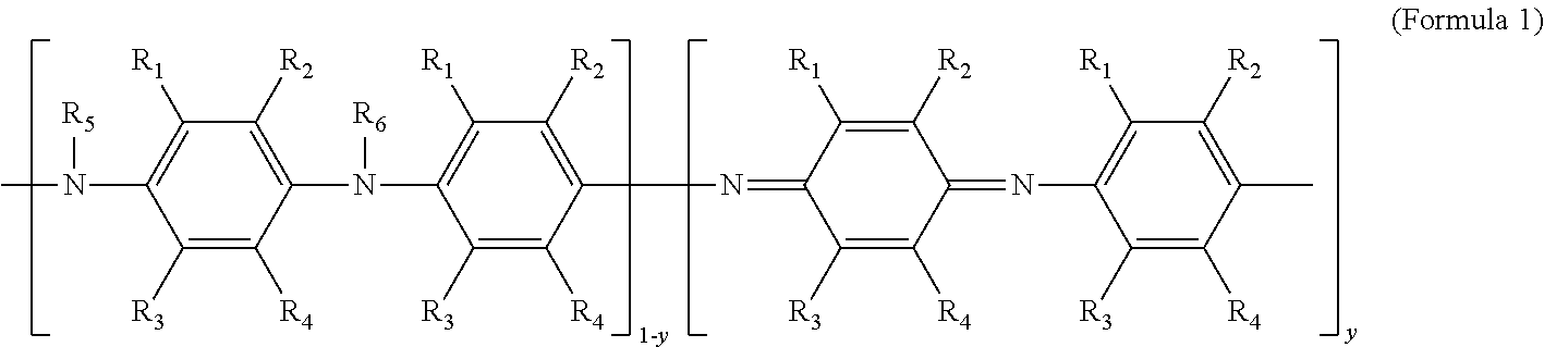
C1([R3])=C([R4])C(N([R6])C2=C([R1])C([R2])=C(N=C3C([R3])=C([R4])C(=NC4=C([R1])C([R2])=C(C)C([R4])=C4[R3])C([R2])=C3[R1])C([R4])=C2[R3])=C([R2])C([R1])=C1N(C)[R5]
